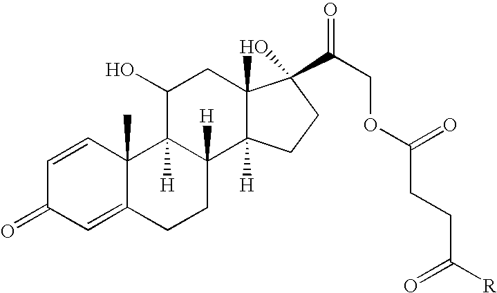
C1=CC2(C)C(=CC1=O)CCC1([H])C2([H])C(O)CC23C1([H])CCC2(C(COC(CCC([R])=O)=O)=O)O3
